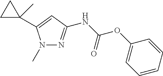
N1(C)N=C(NC(OC2=CC=CC=C2)=O)C=C1C1(C)CC1
